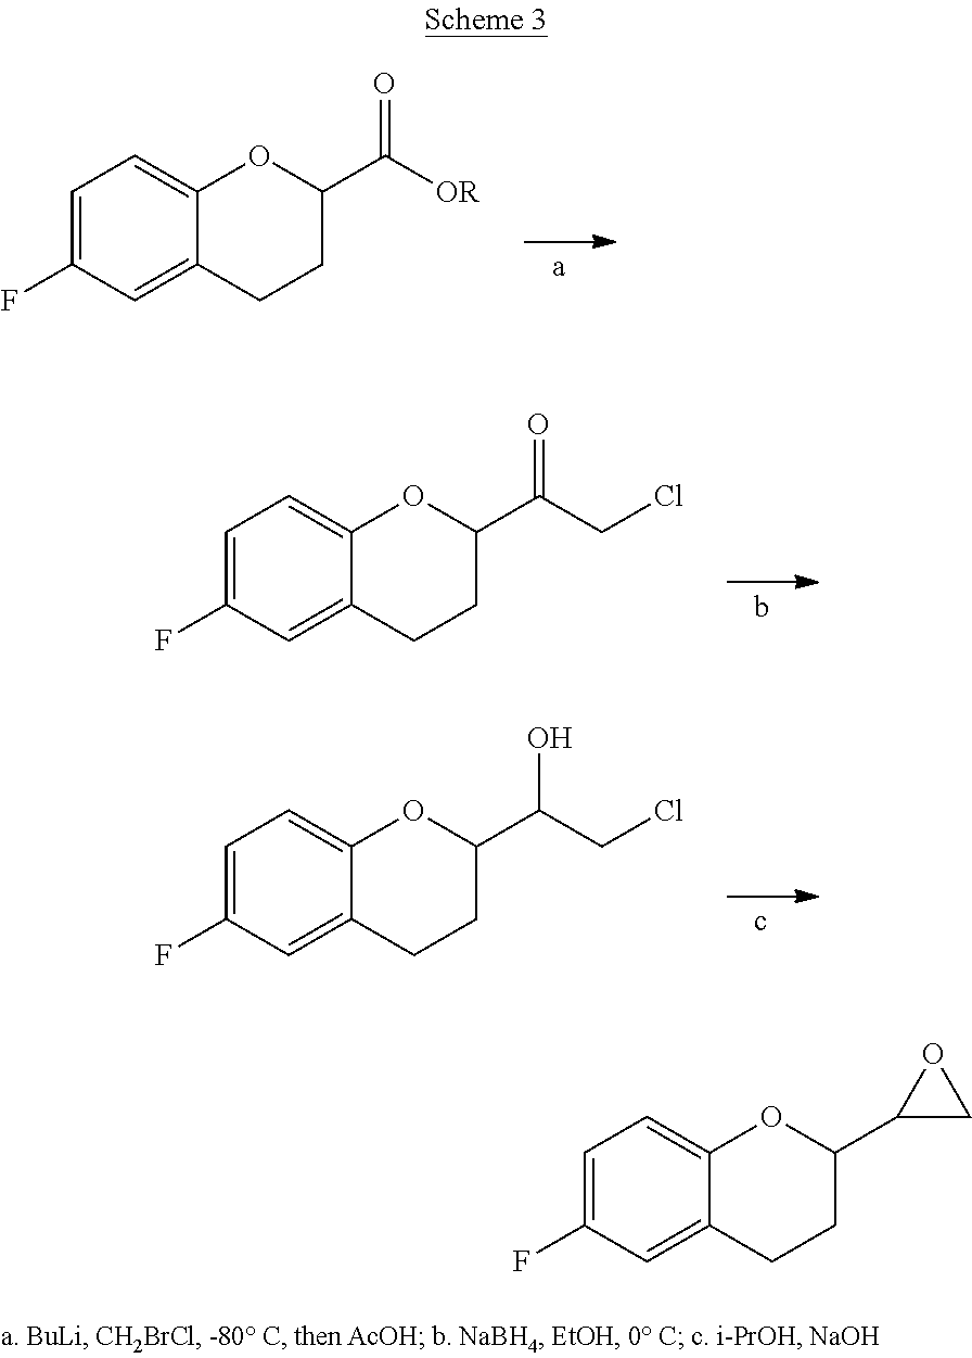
C1=C(F)C=C2C(=C1)OC(C([OR])=O)CC2.C1=C(F)C=C2C(=C1)OC(C(CCl)=O)CC2.C1=C(F)C=C2C(=C1)OC(C(CCl)O)CC2.C1=C(F)C=C2C(=C1)OC(C1CO1)CC2
